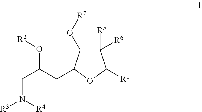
C1([R5])([R6])C(O[R7])C(CC(CN([R4])[R3])O[R2])OC1[R1]
